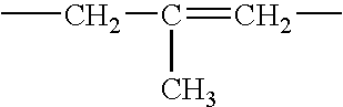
CCC(C)=CC
